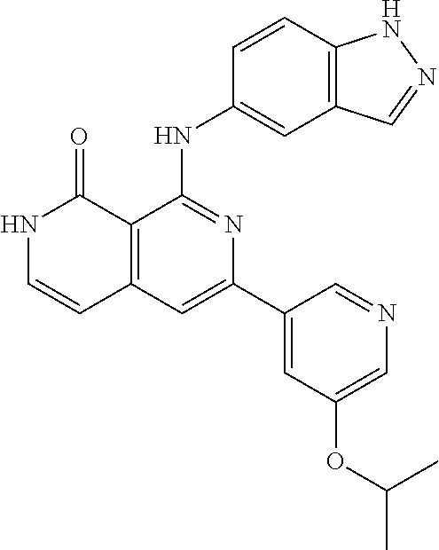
C1=CC(NC2=NC(C3=CC(OC(C)C)=CN=C3)=CC3=C2C(=O)NC=C3)=CC2=C1NN=C2
